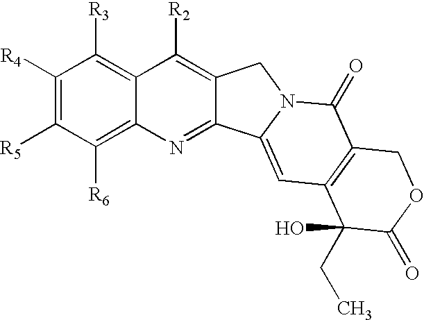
C1([R4])=C([R5])C([R6])=C2C(=C1[R3])C([R2])=C1C(=N2)C2=CC3=C(C(=O)N2C1)COC(=O)C3(O)CC
